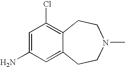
C1=C(N)C=C2C(=C1Cl)CCN(C)CC2
